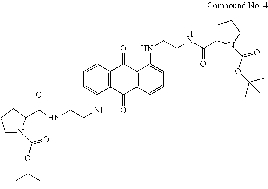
C1=CC2=C(C(NCCNC(=O)C3N(C(=O)OC(C)(C)C)CCC3)=C1)C(=O)C1=C(C2=O)C(NCCNC(=O)C2CCCN2C(OC(C)(C)C)=O)=CC=C1
